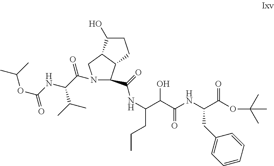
N1(C(C(NC(OC(C)C)=O)C(C)C)=O)C(C(=O)NC(CCC)C(C(NC(C(OC(C)(C)C)=O)CC2=CC=CC=C2)=O)O)C2C(C1)C(O)CC2
